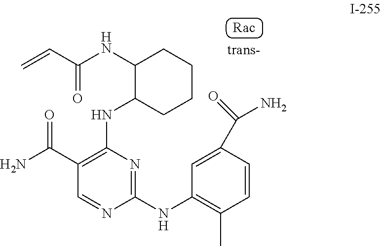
NC(C1=C(NC2CCCCC2NC(=O)C=C)N=C(NC2=C(C)C=CC(C(N)=O)=C2)N=C1)=O
